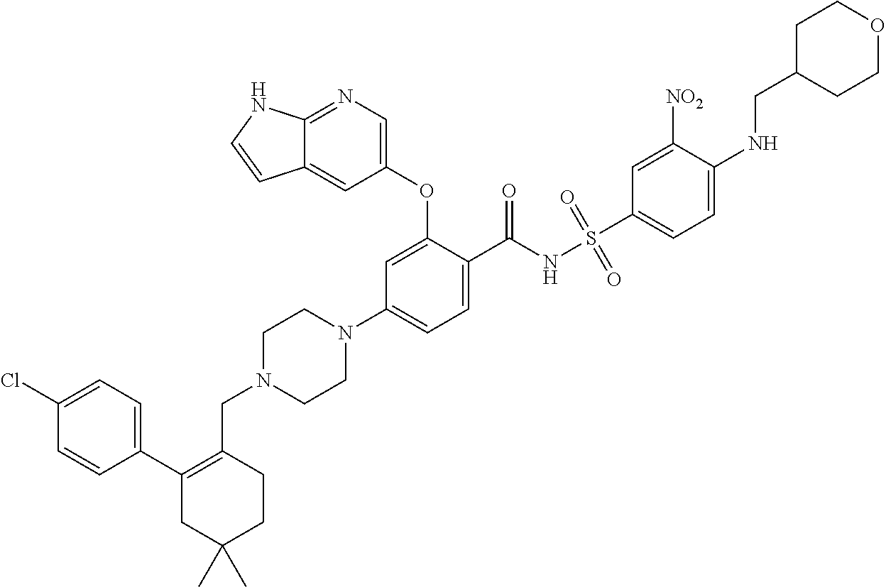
C1=C(C(NS(C2=CC=C(NCC3CCOCC3)C([NO2])=C2)(=O)=O)=O)C(OC2=CN=C3C(=C2)C=CN3)=CC(N2CCN(CC3=C(C4=CC=C(Cl)C=C4)CC(C)(C)CC3)CC2)=C1
